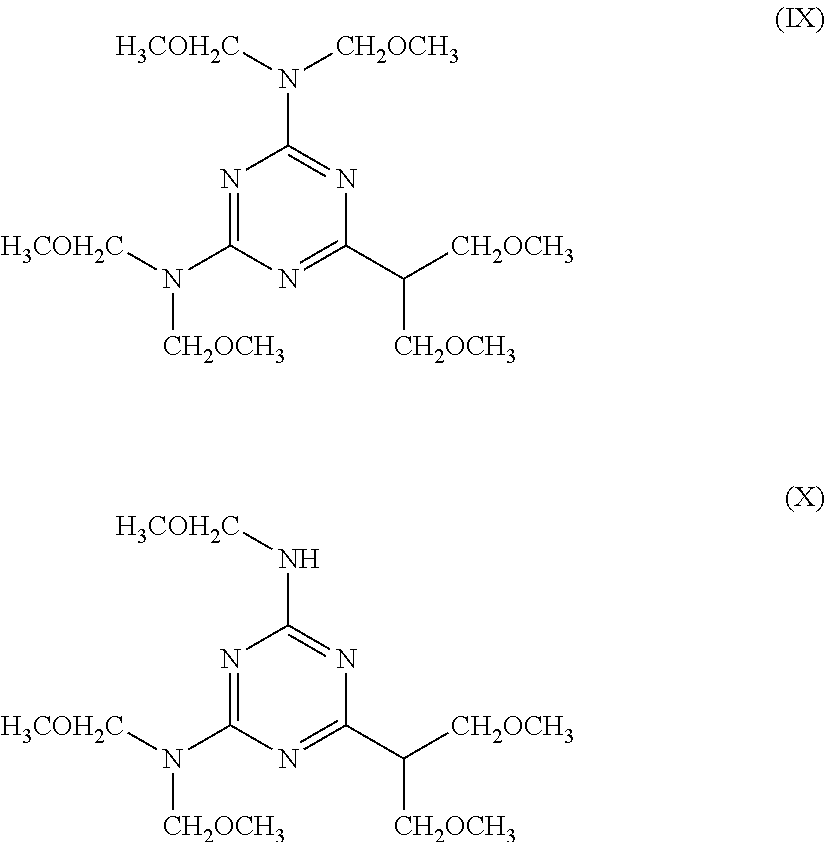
N1=C(N([CH2OCH3])[H3COH2C])N=C(C([CH2OCH3])[CH2OCH3])N=C1N([CH2OCH3])[H3COH2C].N1=C(N([CH2OCH3])[H3COH2C])N=C(C([CH2OCH3])[CH2OCH3])N=C1N[H3COH2C]
